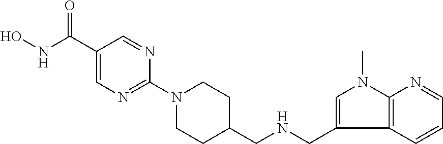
ONC(C1=CN=C(N2CCC(CNCC3=CN(C)C4=C3C=CC=N4)CC2)N=C1)=O
